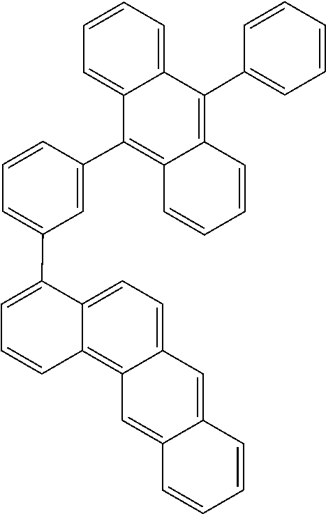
C1=CC=CC2=CC3=C4C=CC=C(C5=CC=CC(C6=C7C(=C(C8=CC=CC=C8)C8=CC=CC=C86)C=CC=C7)=C5)C4=CC=C3C=C12
